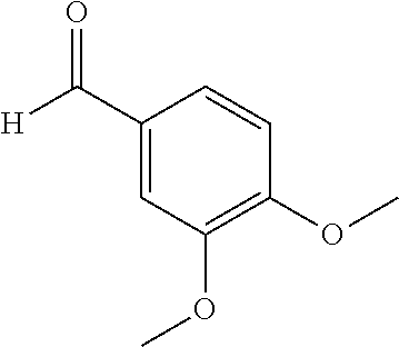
C1(C([H])=O)=CC(OC)=C(OC)C=C1
